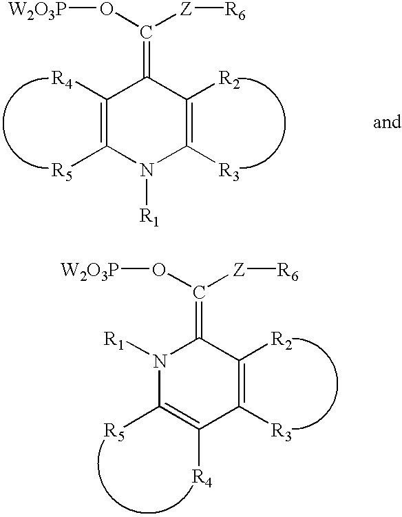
N1([R1])C([R5])=C([R4])C([R3])=C([R2])C1=C(O[W2O3P])[Z][R6].C1([R4])=C([R5])N([R1])C([R3])=C([R2])C1=C(O[W2O3P])[Z][R6]
